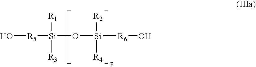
O[R5][Si](O[Si]([R6]O)([R2])[R4])([R1])[R3]
